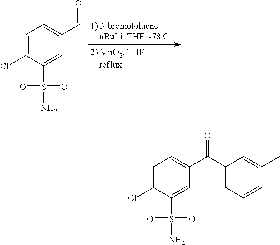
C1=C(Cl)C(S(=O)(=O)N)=CC(C=O)=C1.C1=C(Cl)C(S(=O)(=O)N)=CC(C(C2=CC=CC(C)=C2)=O)=C1
